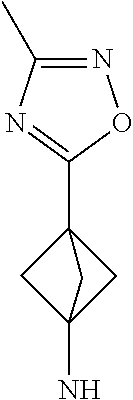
C12(N)CC(C3=NC(C)=NO3)(C1)C2
